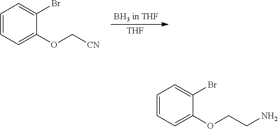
C1=CC=C(OC[CN])C(Br)=C1.[BH3 in THF].[THF].C1=CC=C(OCCN)C(Br)=C1
